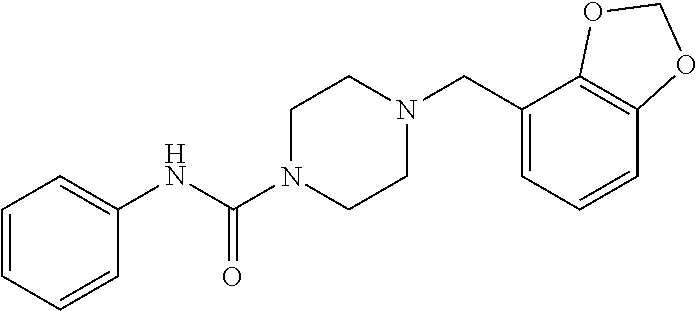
C1=CC=CC(NC(N2CCN(CC3=CC=CC4=C3OCO4)CC2)=O)=C1
